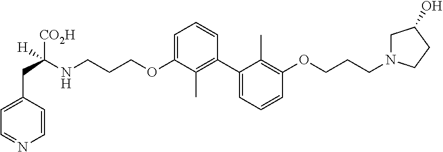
C1=C(OCCCNC(CC2=CC=NC=C2)([CO2H])[H])C(C)=C(C2=CC=CC(OCCCN3CC(O)CC3)=C2C)C=C1
